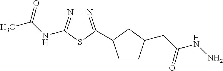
N1=C(C2CCC(CC(NN)=O)C2)SC(NC(C)=O)=N1
